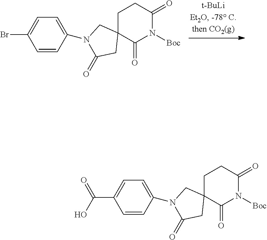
C1C2(C(=O)N([Boc])C(=O)C1)CN(C1=CC=C(Br)C=C1)C(=O)C2.C1C2(C(=O)N([Boc])C(=O)C1)CN(C1=CC=C(C(O)=O)C=C1)C(=O)C2
